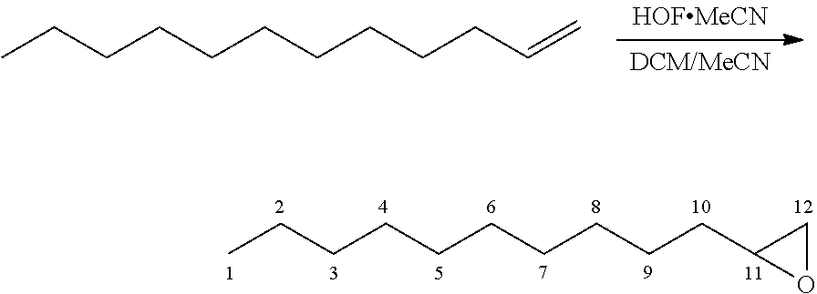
CCCCCCCCCCC1OC1.CCCCCCCCCCC=C
